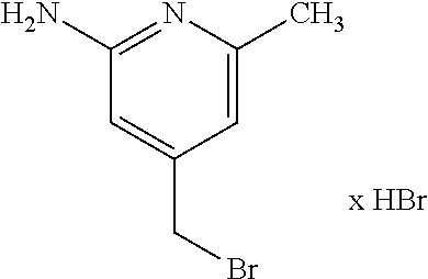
C1=C(CBr)C=C(C)N=C1N
